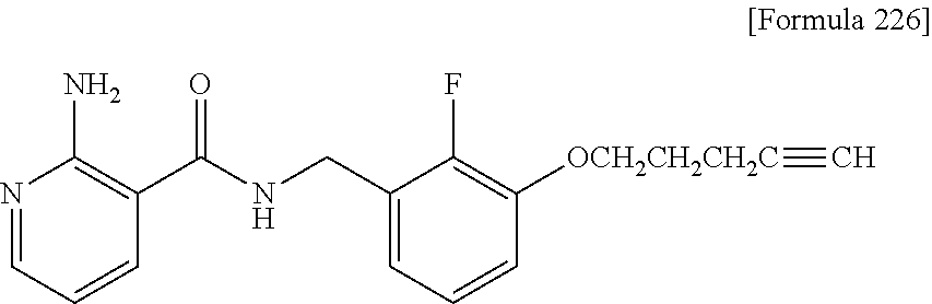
N1=CC=CC(C(NCC2=CC=CC([OCH2CH2CH2C]#C)=C2F)=O)=C1N
